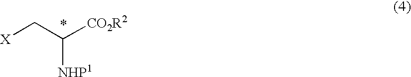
[X]CC([CO2R2])[NHP1]
